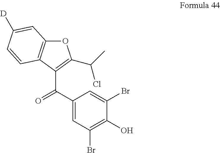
C1(C(C2=C(C(Cl)C)OC3=C2C=CC([D])=C3)=O)=CC(Br)=C(O)C(Br)=C1
